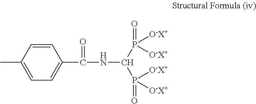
CC1=CC=C(C(NC(P(=O)([O-X+])[O-X+])P(=O)([O-X+])[O-X+])=O)C=C1
